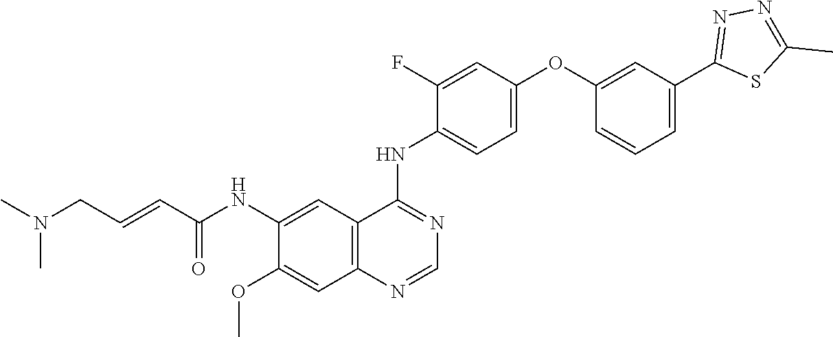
O=C(C=CCN(C)C)NC1=CC2=C(C=C1OC)N=CN=C2NC1=CC=C(OC2=CC(C3=NN=C(C)S3)=CC=C2)C=C1F
